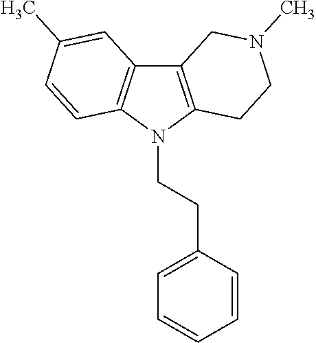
C12=C(N(CCC3=CC=CC=C3)C3=C1C=C(C)C=C3)CCN(C)C2
